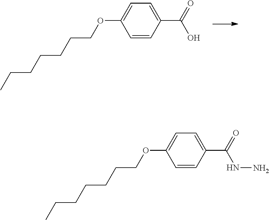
C1=C(OCCCCCCC)C=CC(C(=O)O)=C1.C1=C(OCCCCCCC)C=CC(C(=O)NN)=C1
